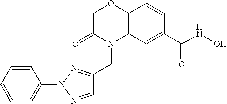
C1C(=O)N(CC2=NN(C3=CC=CC=C3)N=C2)C2=C(O1)C=CC(C(NO)=O)=C2
